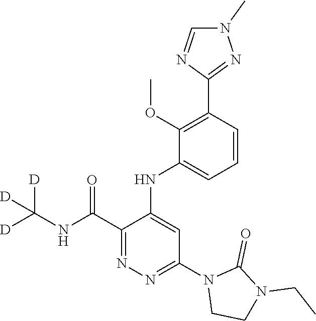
C1=CC(C2=NN(C)C=N2)=C(OC)C(NC2=CC(N3CCN(CC)C3=O)=NN=C2C(NC([D])([D])[D])=O)=C1
